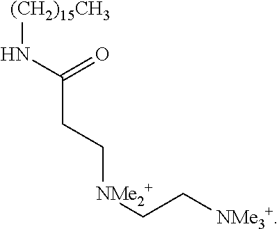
[(CH2)15CH3]NC(CC[NMe2+]CC[NMe3+])=O
